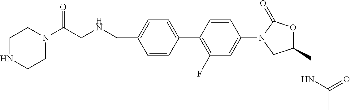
C(C1=CC=C(C2=C(F)C=C(N3CC(CNC(C)=O)OC3=O)C=C2)C=C1)NCC(N1CCNCC1)=O
